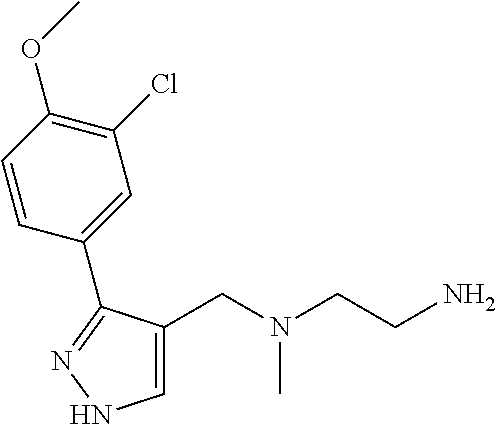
C1=C(CN(CCN)C)C(C2=CC(Cl)=C(OC)C=C2)=NN1
